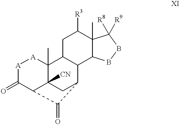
[A]1C(=O)C2C3([CN])C(C)([A]1)C1C(C(C3)C2=O)C2C(C)(C([R3])C1)C([R8])([R9])BB2
